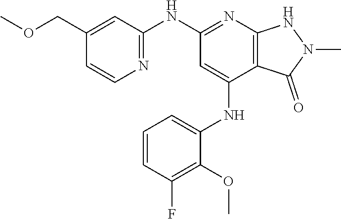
N(C1=NC2=C(C(NC3=CC=CC(F)=C3OC)=C1)C(=O)N(C)N2)C1=NC=CC(COC)=C1
